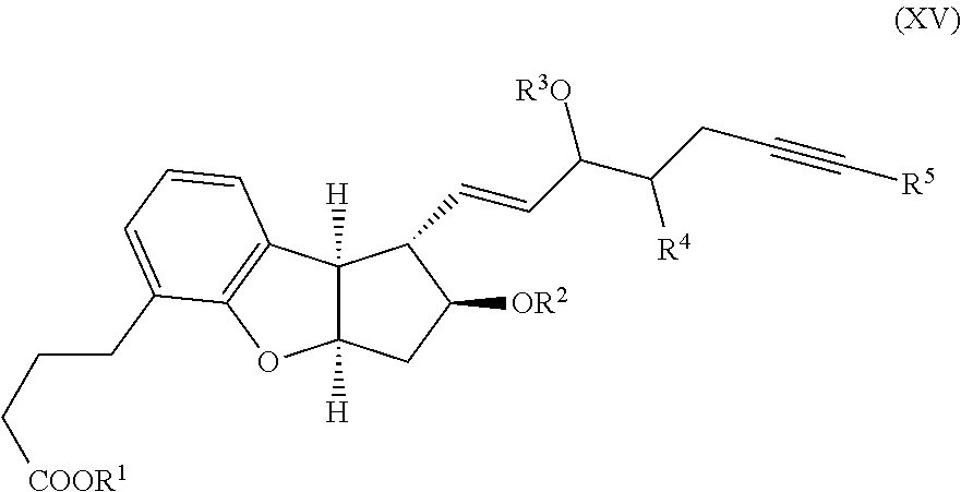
C12([H])C([H])(C3=C(O1)C(CCC[COOR1])=CC=C3)C(C=CC(C(CC#C[R5])[R4])[R3O])C([OR2])C2
